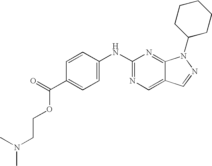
C1=C(NC2=NC=C3C(=N2)N(C2CCCCC2)N=C3)C=CC(C(=O)OCCN(C)C)=C1
